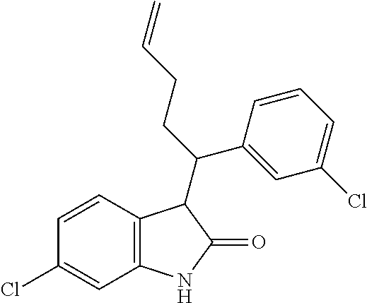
C1(Cl)=CC2=C(C=C1)C(C(CCC=C)C1=CC(Cl)=CC=C1)C(=O)N2
